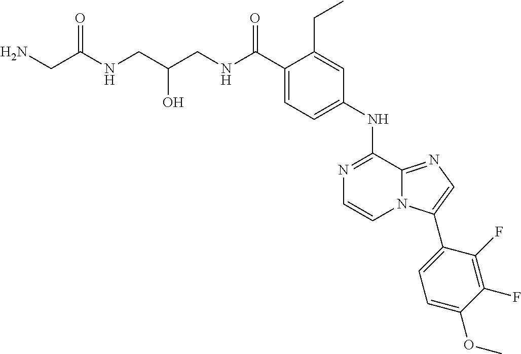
C1(C(NCC(CNC(CN)=O)O)=O)=CC=C(NC2=NC=CN3C2=NC=C3C2=CC=C(OC)C(F)=C2F)C=C1CC
